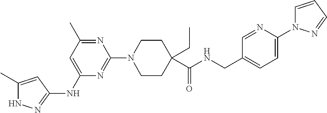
N1C(C)=CC(NC2=CC(C)=NC(N3CCC(C(NCC4=CC=C(N5C=CC=N5)N=C4)=O)(CC)CC3)=N2)=N1
